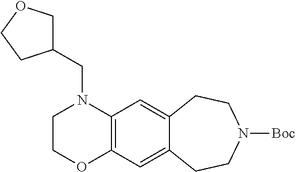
C12=C(C=C3C(=C1)CCN([Boc])CC3)N(CC1COCC1)CCO2
